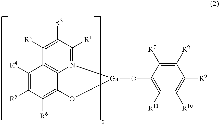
N12=C([R1])C([R2])=C([R3])C3=C1C(=C([R6])C([R5])=C3[R4])O[Ga]2OC1=C([R11])C([R10])=C([R9])C([R8])=C1[R7]
